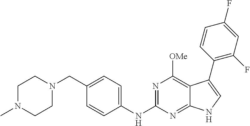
C1(CN2CCN(C)CC2)=CC=C(NC2=NC([OMe])=C3C(=N2)NC=C3C2=C(F)C=C(F)C=C2)C=C1
